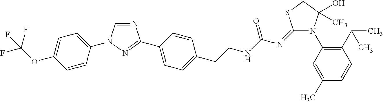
N1=CN(C2=CC=C(OC(F)(F)F)C=C2)N=C1C1=CC=C(CCNC(N=C2N(C3=C(C(C)C)C=CC(C)=C3)C(O)(C)CS2)=O)C=C1
